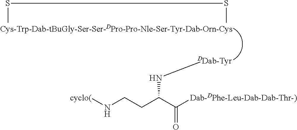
S(C)SC.N(C(CCN[cyclo(])C([Dab-DPhe-Leu-Dab-Dab-Thr-)])=O)[DDab-Tyr]
